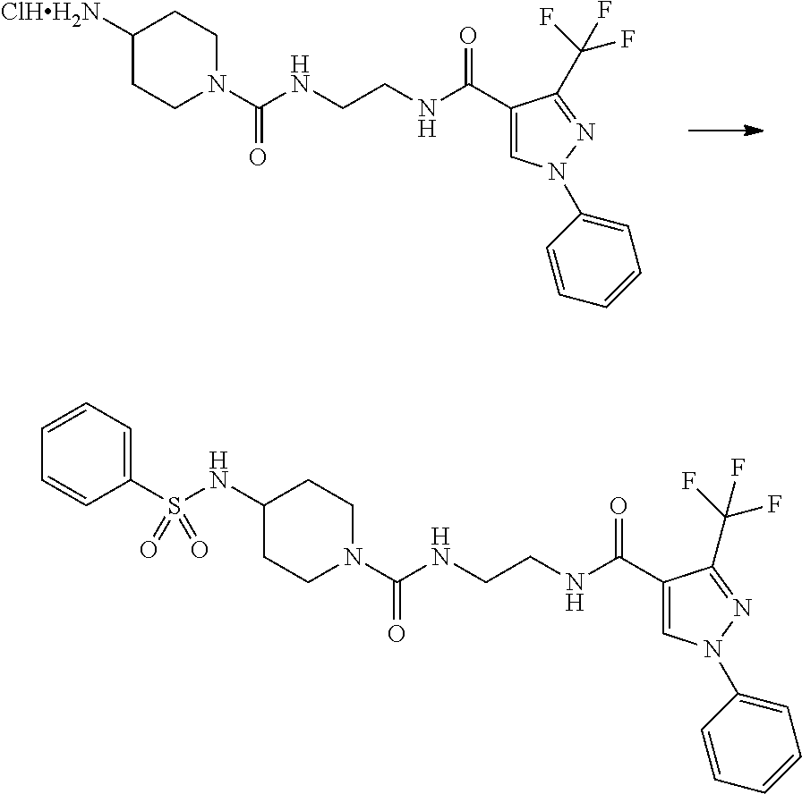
C(NCCNC(=O)C1=CN(C2=CC=CC=C2)N=C1C(F)(F)F)(=O)N1CCC([ClHH2N])CC1.C(NCCNC(=O)C1=CN(C2=CC=CC=C2)N=C1C(F)(F)F)(=O)N1CCC(NS(=O)(=O)C2=CC=CC=C2)CC1
